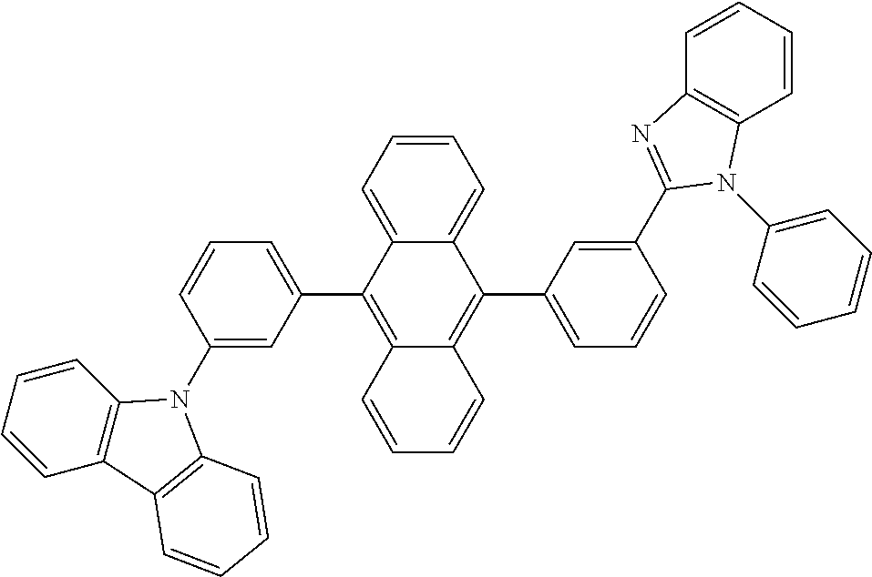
C1(N2C3=C(C=CC=C3)C3=C2C=CC=C3)=CC(C2=C3C(=C(C4=CC=CC(C5=NC6=C(C=CC=C6)N5C5=CC=CC=C5)=C4)C4=CC=CC=C24)C=CC=C3)=CC=C1
